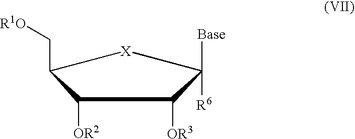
C1([OR2])C(C[R1O])[X]C([Base])([R6])C1[OR3]
